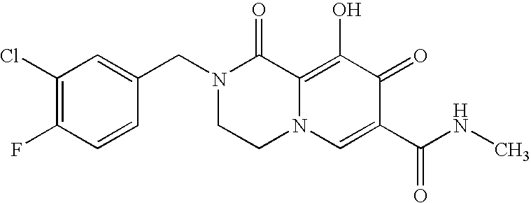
C1(Cl)=C(F)C=CC(CN2CCN3C(=C(O)C(=O)C(C(NC)=O)=C3)C2=O)=C1
